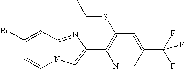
C1(Br)=CC2=NC(C3=C(SCC)C=C(C(F)(F)F)C=N3)=CN2C=C1
